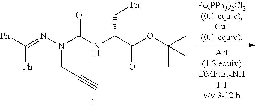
[Ph]C(=NN(C(NC(C(OC(C)(C)C)=O)C[Ph])=O)CC#C)[Ph]
